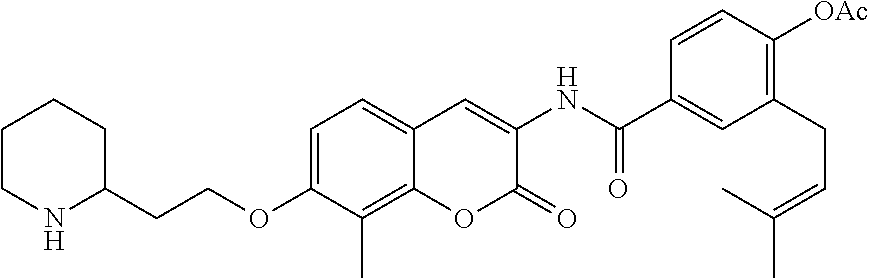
C1(C(NC2=CC3=CC=C(OCCC4CCCCN4)C(C)=C3OC2=O)=O)=CC(CC=C(C)C)=C([OAc])C=C1
